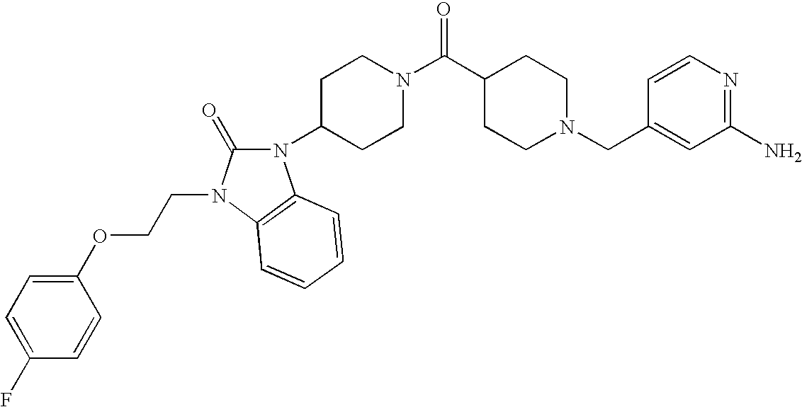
C1(CN2CCC(C(N3CCC(N4C(=O)N(CCOC5=CC=C(F)C=C5)C5=C4C=CC=C5)CC3)=O)CC2)=CC(N)=NC=C1
